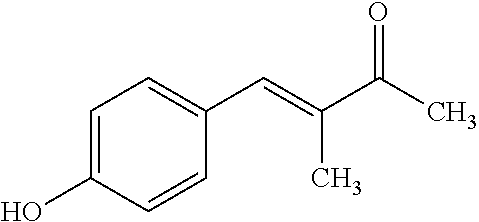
C1=CC(O)=CC=C1C=C(C(C)=O)C
